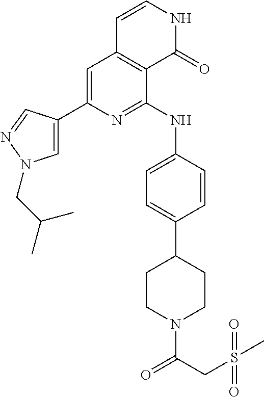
C1=C(C2=CN(CC(C)C)N=C2)N=C(NC2=CC=C(C3CCN(C(CS(C)(=O)=O)=O)CC3)C=C2)C2=C1C=CNC2=O
